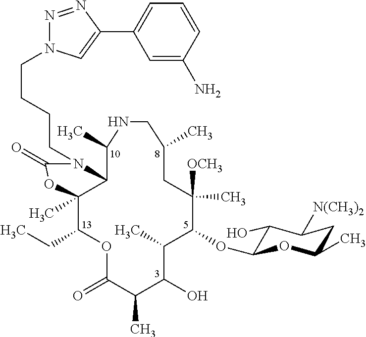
C12C(C)(C(CC)OC(=O)C(C)C(O)C(C)C(OC3C(O)C([N(CH3)2])CC(C)O3)C([OCH3])(C)CC(C)CNC1C)OC(=O)N2CCCCN1N=NC(C2=CC=CC(N)=C2)=C1
